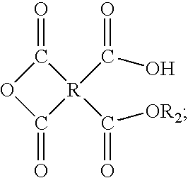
O1C(=O)[R](C(=O)[OR2])(C(=O)O)C1=O
